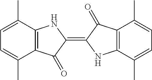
C1=C(C)C2=C(C(C)=C1)NC(=C1NC3=C(C(C)=CC=C3C)C1=O)C2=O
